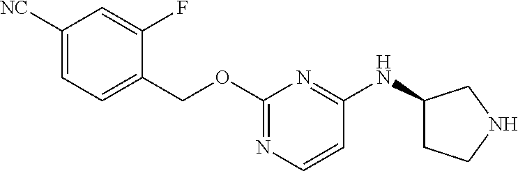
C1([NC])=CC=C(COC2=NC=CC(NC3CCNC3)=N2)C(F)=C1
